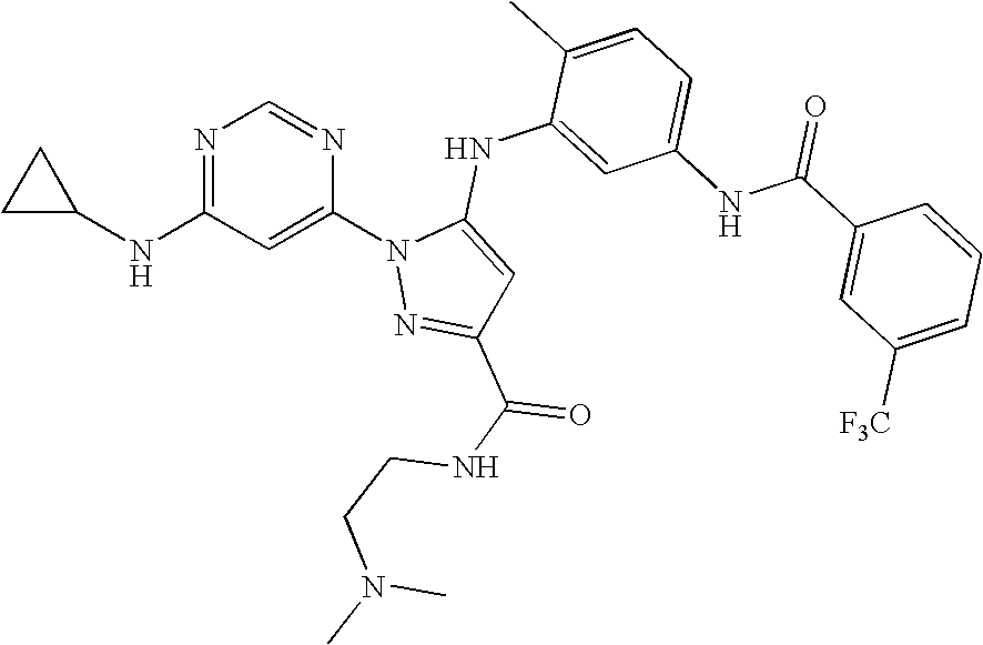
N1=C(NC2CC2)C=C(N2N=C(C(NCCN(C)C)=O)C=C2NC2=CC(NC(C3=CC([F3C])=CC=C3)=O)=CC=C2C)N=C1
